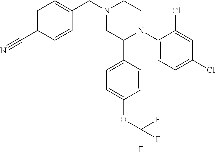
C1=C(C#N)C=CC(CN2CC(C3=CC=C(OC(F)(F)F)C=C3)N(C3=CC=C(Cl)C=C3Cl)CC2)=C1
